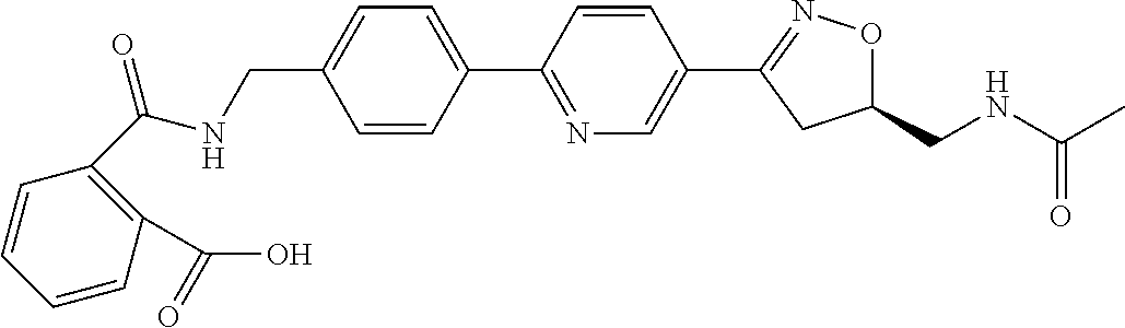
C1(CNC(C)=O)ON=C(C2=CN=C(C3=CC=C(CNC(C4=C(C(O)=O)C=CC=C4)=O)C=C3)C=C2)C1
